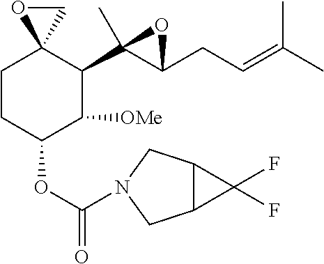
C1CC(OC(=O)N2CC3C(C3(F)F)C2)C([OMe])C(C2(C)C(CC=C(C)C)O2)C12OC2
